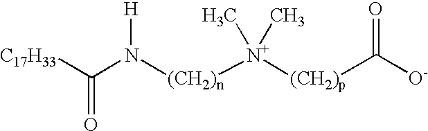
[C17H33]C(N([(CH2)n][N+]([(CH2)p]C([O-])=O)(C)C)[H])=O
